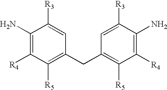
C1(N)=C([R4])C([R5])=C(CC2=C([R5])C([R4])=C(N)C([R3])=C2)C=C1[R3]
